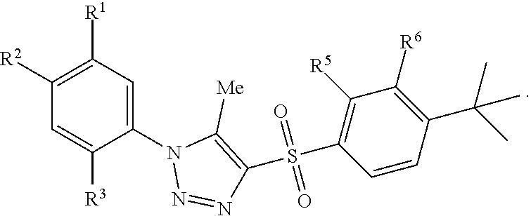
C1([R1])=C([R2])C=C([R3])C(N2N=NC(S(C3=C([R5])C([R6])=C(C(C)(C)C)C=C3)(=O)=O)=C2[Me])=C1
